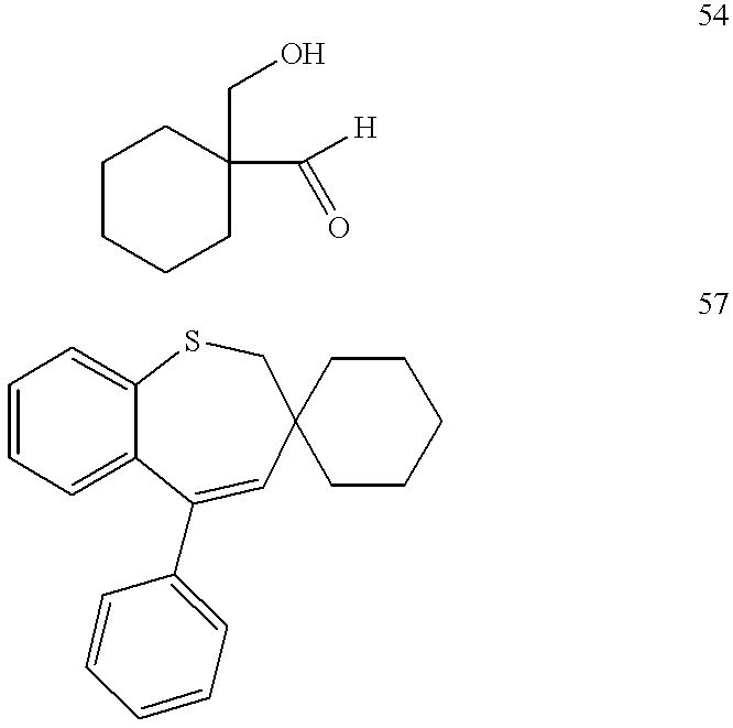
C1=CC=C2C(=C1)SCC1(C=C2C2=CC=CC=C2)CCCCC1.C1CCCC(CO)(C(=O)[H])C1
